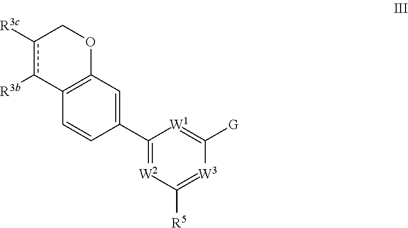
C1(C2=CC3=C(C=C2)c([R3b])c([R3c])CO3)=[W2]C([R5])=[W3]C([G])=[W1]1
